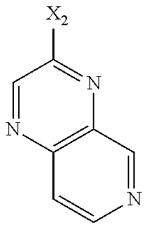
C1=NC2=C(N=C1[X2])C=NC=C2
